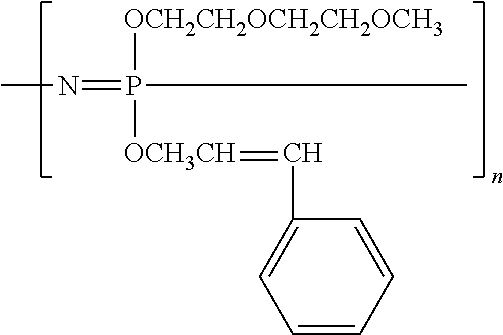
CN=P(C)([OCH2CH2OCH2CH2OCH3])[OCH3CH]=CC1=CC=CC=C1
